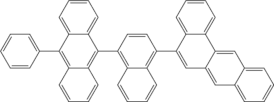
C1=CC=CC(C2=C3C(=C(C4=C5C(=C(C6=CC7=CC8=CC=CC=C8C=C7C7=CC=CC=C67)C=C4)C=CC=C5)C4=CC=CC=C24)C=CC=C3)=C1
